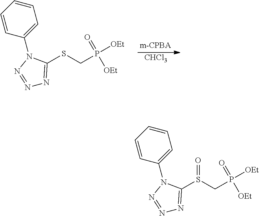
[CHCl3].C1=CC(N2N=NN=C2SCP(=O)([OEt])[OEt])=CC=C1.C1=CC(N2N=NN=C2S(CP(=O)([OEt])[OEt])=O)=CC=C1
